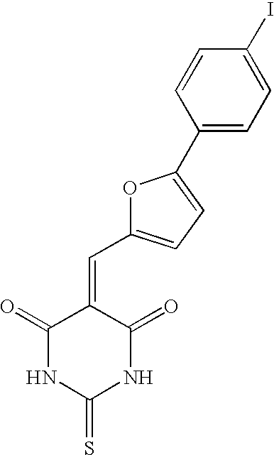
N1C(=O)C(=CC2=CC=C(C3=CC=C(I)C=C3)O2)C(=O)NC1=S
